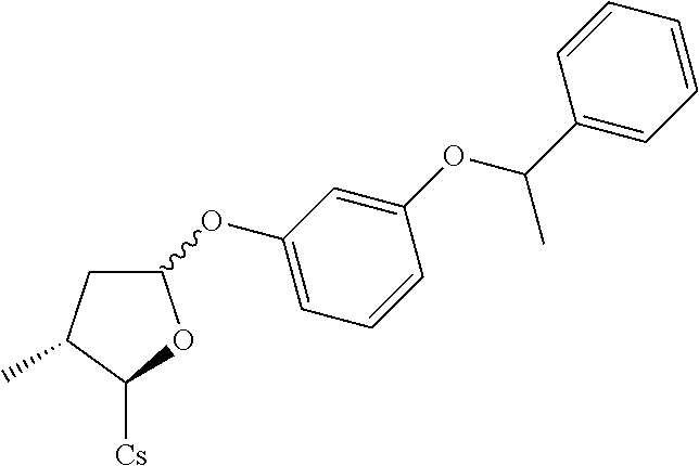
C1C(C)C([Cs])OC1OC1=CC=CC(OC(C2=CC=CC=C2)C)=C1
